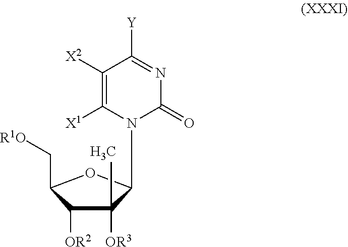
C1([OR3])(C)C([OR2])C(C[R1O])OC1N1C([X1])=C([X2])C([Y])=NC1=O
